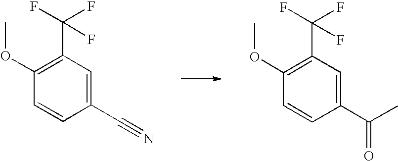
C1(C#N)=CC(C(F)(F)F)=C(OC)C=C1.C1(C(C)=O)=CC(C(F)(F)F)=C(OC)C=C1
